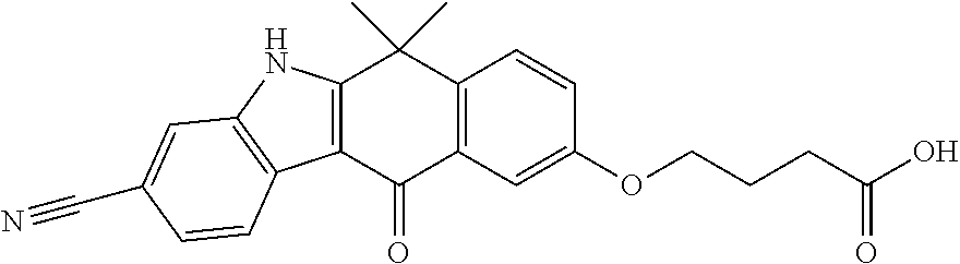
C12=C(C(=O)C3=C(C1(C)C)C=CC(OCCCC(O)=O)=C3)C1=C(N2)C=C(C#N)C=C1
